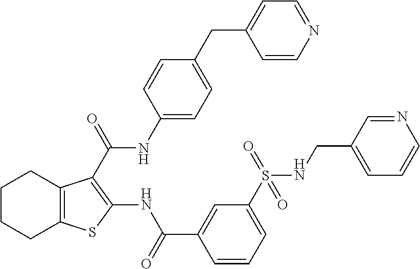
C1CCC2=C(C1)C(C(=O)NC1=CC=C(CC3=CC=NC=C3)C=C1)=C(NC(C1=CC(S(=O)(=O)NCC3=CC=CN=C3)=CC=C1)=O)S2
